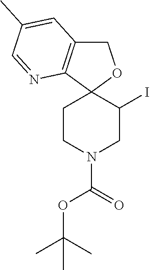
C1CN(C(OC(C)(C)C)=O)CC(I)C12OCC1=C2N=CC(C)=C1
